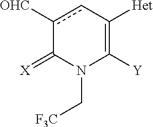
c1([CHO])cC([Het])=C([Y])N(C[CF3])C1=[X]
